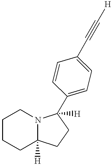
C1CCC2([H])N(C1)C([H])(C1=CC=C(C#C[H])C=C1)CC2
